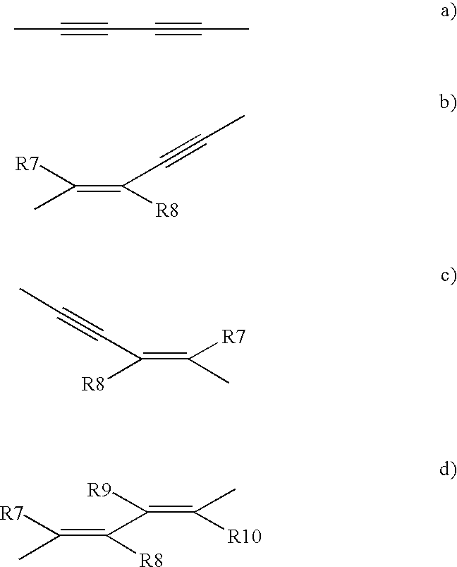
CC#CC#CC.C(=C(C#CC)[R8])(C)[R7].C(=C(C#CC)[R8])(C)[R7].C(=C(C([R9])=C(C)[R10])[R8])(C)[R7]
